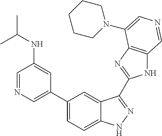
C1(C2=CN=CC(NC(C)C)=C2)=CC=C2C(=C1)C(C1=NC3=C(N1)C=NC=C3N1CCCCC1)=NN2
